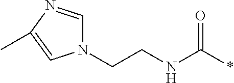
N1(CCNC(*)=O)C=NC(C)=C1
